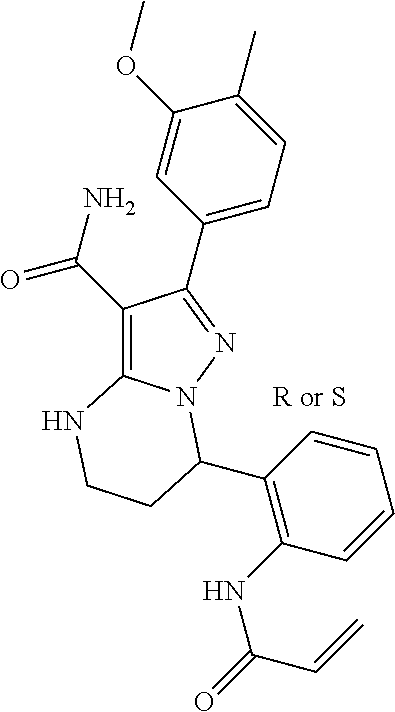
C1(C(=O)N)=C2N(N=C1C1=CC=C(C)C(OC)=C1)C(C1=C(NC(=O)C=C)C=CC=C1)CCN2.[R or S]
